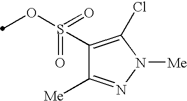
C1(S(OC)(=O)=O)=C(Cl)N([Me])N=C1[Me]
